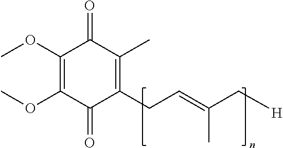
COC1=C(OC)C(=O)C(CC=C(C[H])C)=C(C)C1=O
